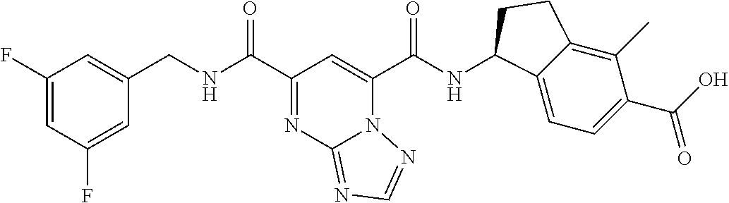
C1(F)=CC(F)=CC(CNC(C2=NC3=NC=NN3C(C(NC3C4=CC=C(C(O)=O)C(C)=C4CC3)=O)=C2)=O)=C1
